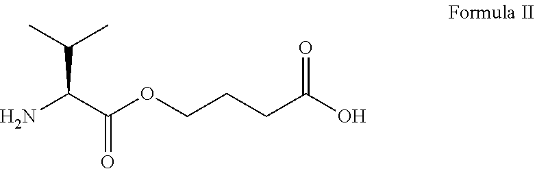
NC(C(OCCCC(O)=O)=O)C(C)C
